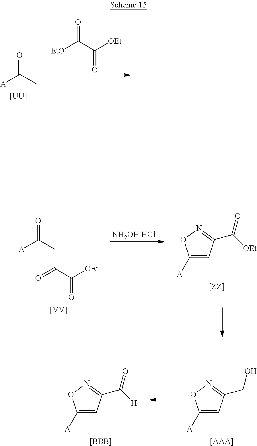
[A]C(C)=O.[[UU]].C(C([OEt])=O)(=O)[EtO].[A]C(CC(C([OEt])=O)=O)=O.[[VV]].[NH2OH HCl].C1([A])=CC(C([OEt])=O)=NO1.[[ZZ]].C1([A])=CC(CO)=NO1.[[AAA]].C1([A])=CC(C([H])=O)=NO1.[[BBB]]
